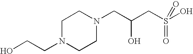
C1N(CCO)CCN(CC(O)CS(O)(=O)=O)C1
